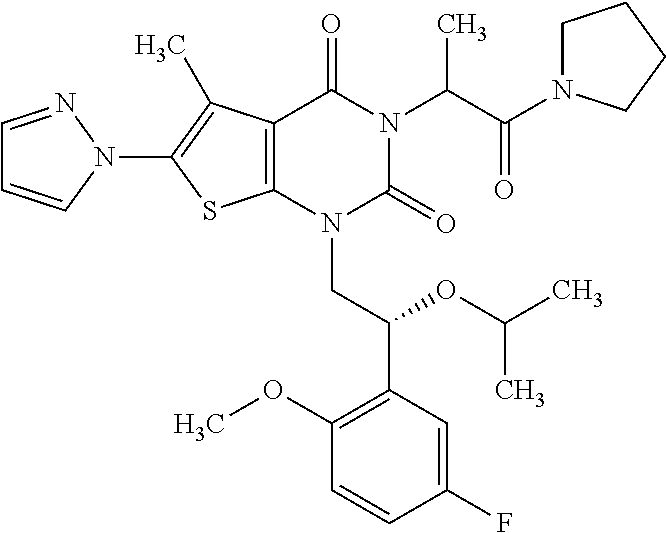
C12=C(C(C)=C(N3C=CC=N3)S1)C(=O)N(C(C(=O)N1CCCC1)C)C(=O)N2CC(C1=C(OC)C=CC(F)=C1)OC(C)C
